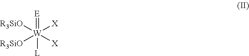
[E]=[W]([L])([X])([X])([R3SiO])[R3SiO]
